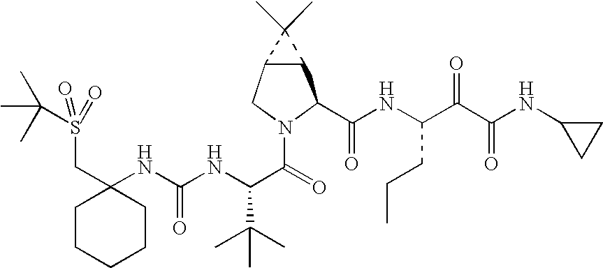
C1(NC(NC(C(=O)N2C(C(NC(C(C(NC3CC3)=O)=O)CCC)=O)C3C(C2)C3(C)C)C(C)(C)C)=O)(CS(C(C)(C)C)(=O)=O)CCCCC1
